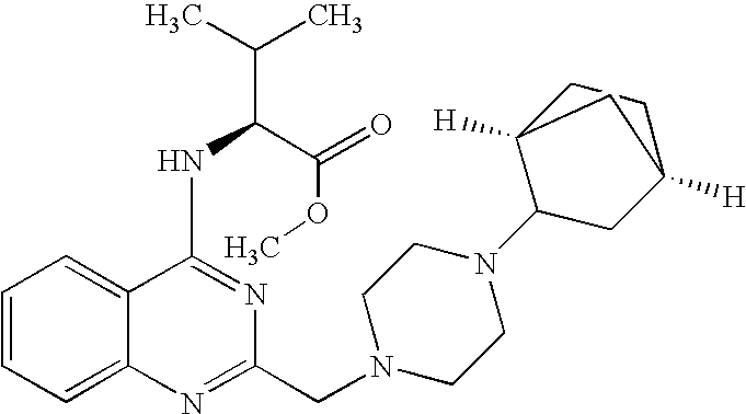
C1=CC=C2C(=C1)N=C(CN1CCN(C3C4([H])CCC([H])(C3)C4)CC1)N=C2NC(C(=O)OC)C(C)C
